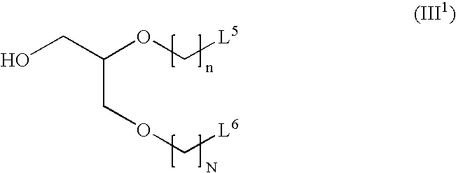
O(C[L6])CC(CO)OC[L5]
